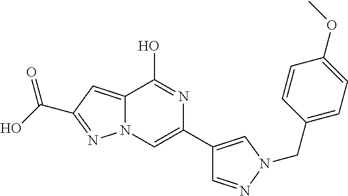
C12=CC(C(O)=O)=NN1C=C(C1=CN(CC3=CC=C(OC)C=C3)N=C1)N=C2O
